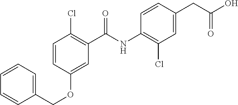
C1=CC(OCC2=CC=CC=C2)=CC(C(NC2=C(Cl)C=C(CC(O)=O)C=C2)=O)=C1Cl
